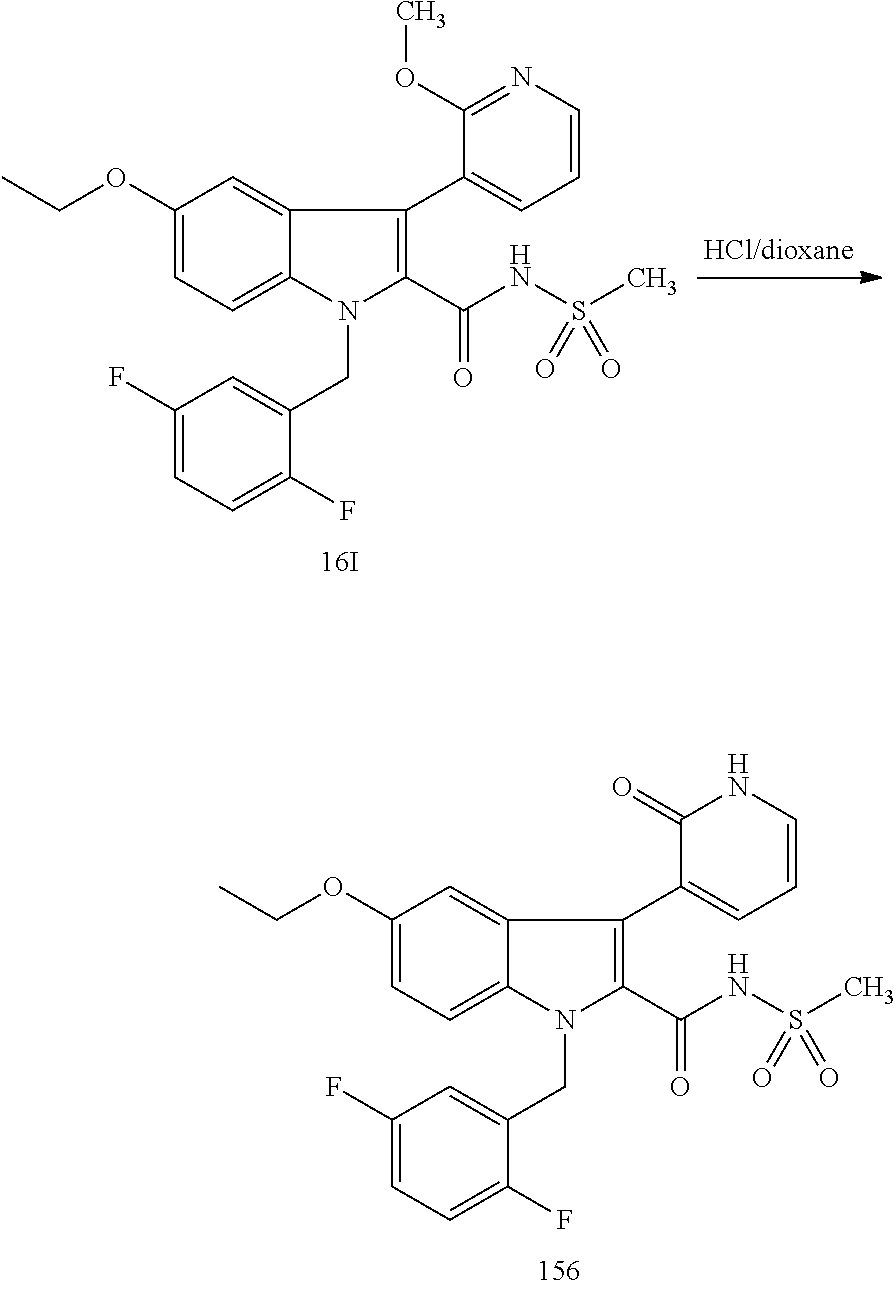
O(C1=CC=C2C(=C1)C(C1=CC=CNC1=O)=C(C(NS(C)(=O)=O)=O)N2CC1=CC(F)=CC=C1F)CC.O(C1=CC=C2C(=C1)C(C1=CC=CN=C1OC)=C(C(NS(C)(=O)=O)=O)N2CC1=CC(F)=CC=C1F)CC
